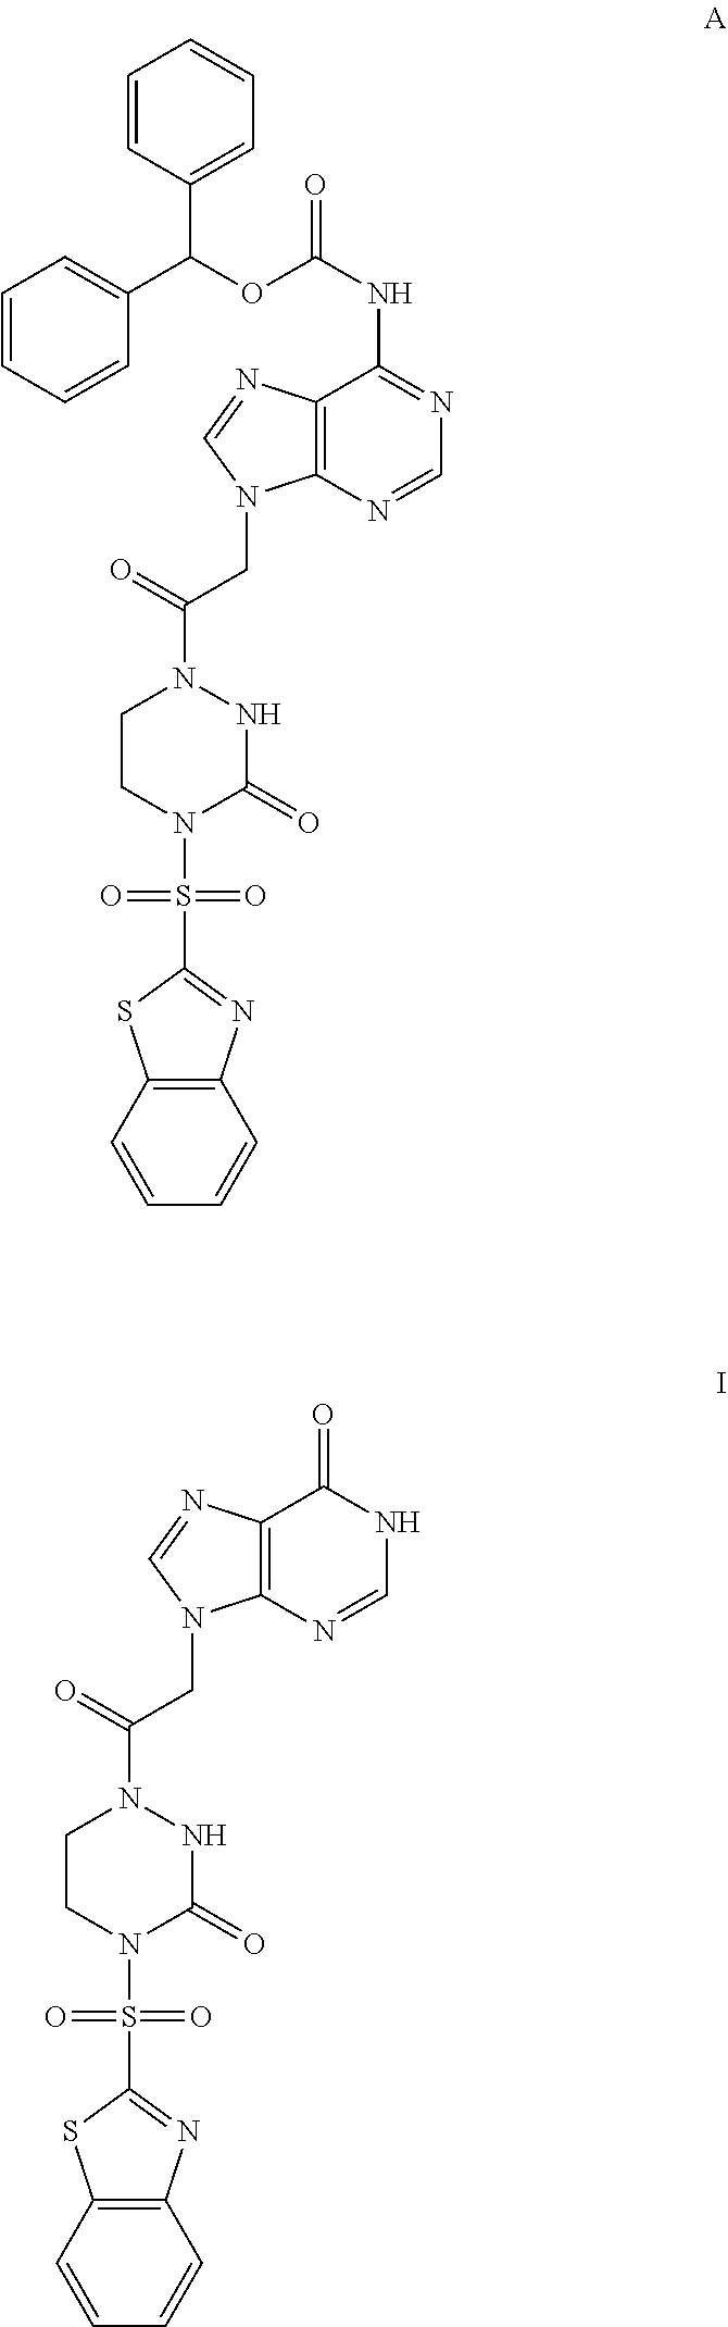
C12=C(N=CN=C1NC(OC(C1=CC=CC=C1)C1=CC=CC=C1)=O)N(CC(=O)N1CCN(S(=O)(=O)C3=NC4=C(S3)C=CC=C4)C(=O)N1)C=N2.C12=C(N=CNC1=O)N(CC(=O)N1CCN(S(=O)(=O)C3=NC4=C(S3)C=CC=C4)C(=O)N1)C=N2
